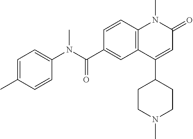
C1(N(C(C2=CC3=C(C=C2)N(C)C(=O)C=C3C2CCN(C)CC2)=O)C)=CC=C(C)C=C1
